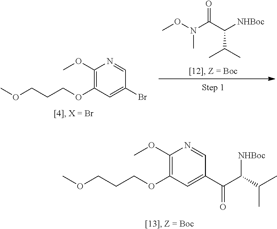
O=C(N(C)OC)C(C(C)C)[NHBoc].O(CCCOC1=C(OC)N=CC(Br)=C1)C.O(CCCOC1=C(OC)N=CC(C(C([NHBoc])C(C)C)=O)=C1)C
